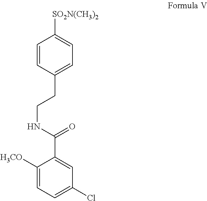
C1=CC(CCNC(C2=CC(Cl)=CC=C2[H3CO])=O)=CC=C1[SO2N(CH3)2]
